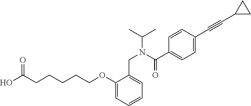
OC(CCCCCOC1=CC=CC=C1CN(C(C)C)C(C1=CC=C(C#CC2CC2)C=C1)=O)=O
